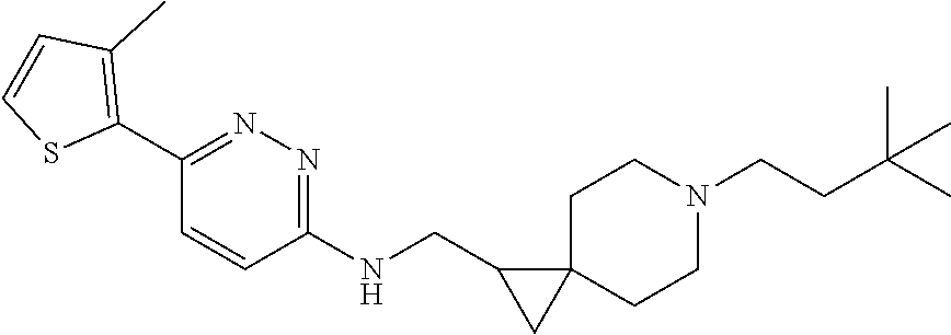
CC(CCN1CCC2(CC1)CC2CNC1=NN=C(C2=C(C)C=CS2)C=C1)(C)C
